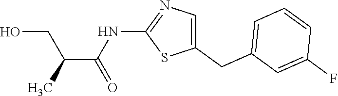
C1(CC2=CC=CC(F)=C2)=CN=C(NC(C(CO)C)=O)S1
